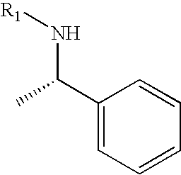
C1=C(C(C)N[R1])C=CC=C1
